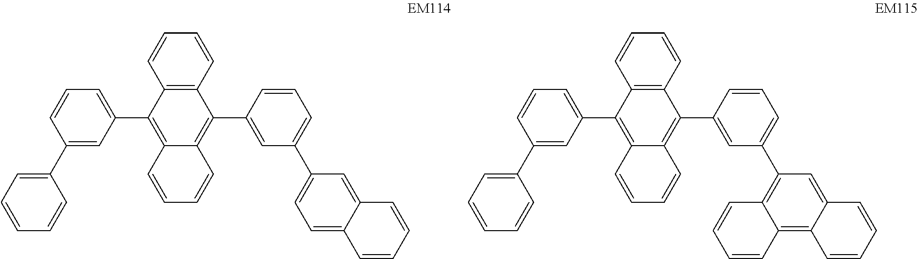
C1=CC=C(C2=C3C(=C(C4=CC(C5=CC=C6C(=C5)C=CC=C6)=CC=C4)C4=C2C=CC=C4)C=CC=C3)C=C1C1=CC=CC=C1.C1=CC=C(C2=C3C(=C(C4=CC(C5=C6C(=C7C(=C5)C=CC=C7)C=CC=C6)=CC=C4)C4=C2C=CC=C4)C=CC=C3)C=C1C1=CC=CC=C1
